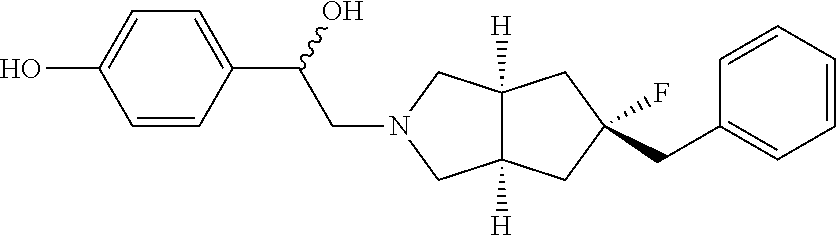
C1=CC(C(O)CN2CC3([H])C([H])(C2)CC(F)(CC2=CC=CC=C2)C3)=CC=C1O
